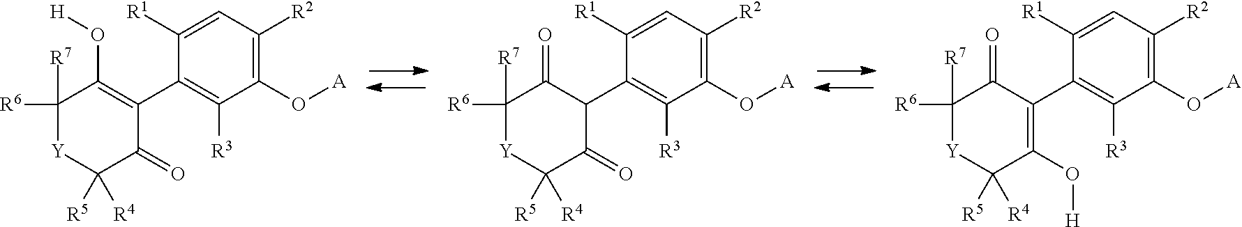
C1([R6])([R7])[Y]C([R5])([R4])C(=O)C(C2=C([R3])C(O[A])=C([R2])C=C2[R1])=C1O[H].C1([R6])([R7])[Y]C([R5])([R4])C(=O)C(C2=C([R3])C(O[A])=C([R2])C=C2[R1])C1=O.C1([R6])([R7])[Y]C([R5])([R4])C(O[H])=C(C2=C([R3])C(O[A])=C([R2])C=C2[R1])C1=O
